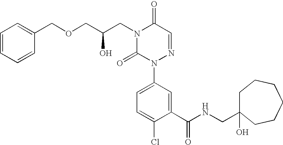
C1(C(NCC2(O)CCCCCC2)=O)=CC(N2N=CC(=O)N(CC(COCC3=CC=CC=C3)O)C2=O)=CC=C1Cl
